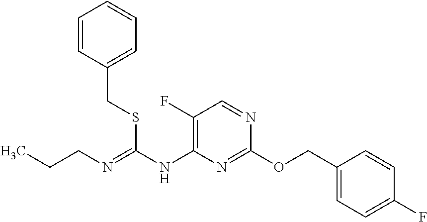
C1(F)=CC=C(COC2=NC(NC(=NCCC)SCC3=CC=CC=C3)=C(F)C=N2)C=C1
